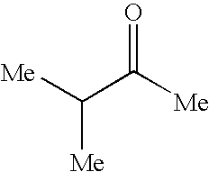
O=C(C([Me])[Me])[Me]
